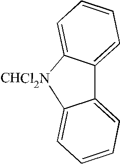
[CHCl2N]1C2=CC=CC=C2C2=CC=CC=C12
